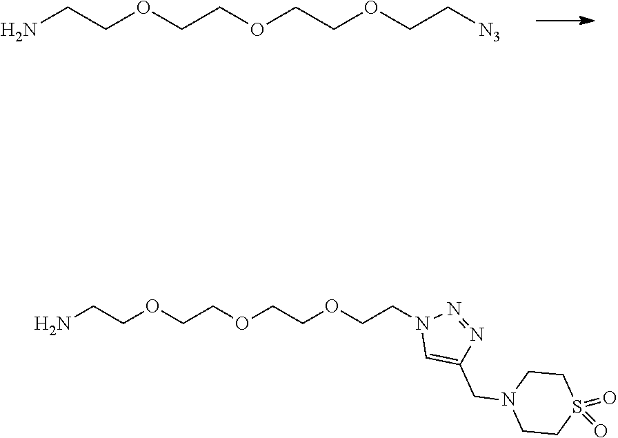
[N3]CCOCCOCCOCCN.N1(CCOCCOCCOCCN)C=C(CN2CCS(=O)(=O)CC2)N=N1
